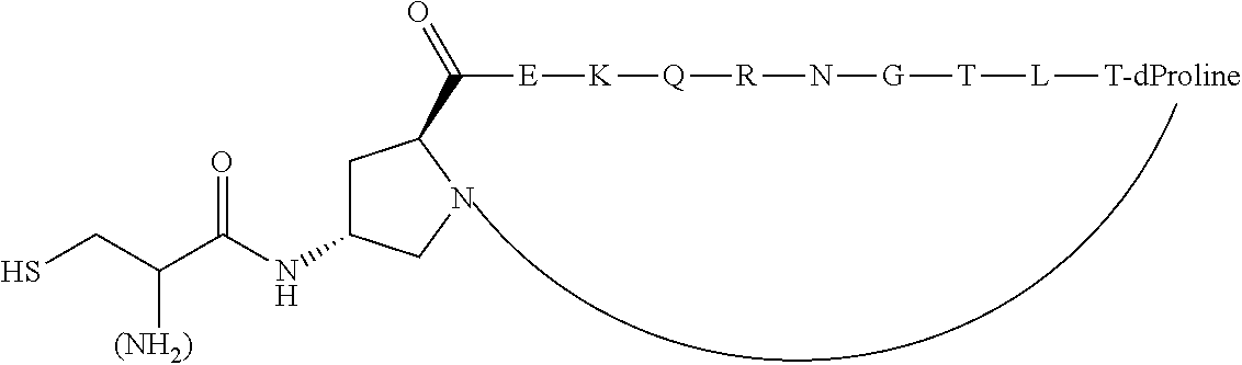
C1C(NC(C(CS)[(NH2)])=O)CNC1C([E][K][Q][R]N[G][T][L][T-dProline])=O
